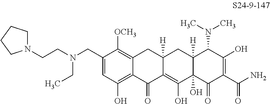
C1=C(CN(CCN2CCCC2)CC)C([OCH3])=C2C(=C1O)C(=O)C1=C(O)C3(O)C([H])(CC1([H])C2)C(N(C)C)C(O)=C(C(N)=O)C3=O
